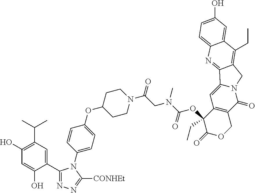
C1(C2=NN=C([CONHEt])N2C2=CC=C(OC3CCN(C(CN(C(=O)OC4(CC)C(=O)OCC5=C4C=C4N(C5=O)CC5=C(CC)C6=CC(O)=CC=C6N=C45)C)=O)CC3)C=C2)=CC(C(C)C)=C(O)C=C1O
